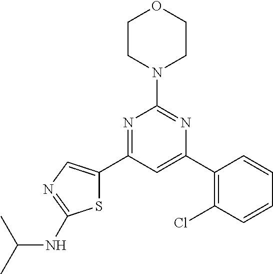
N1=C(C2=CN=C(NC(C)C)S2)C=C(C2=C(Cl)C=CC=C2)N=C1N1CCOCC1
